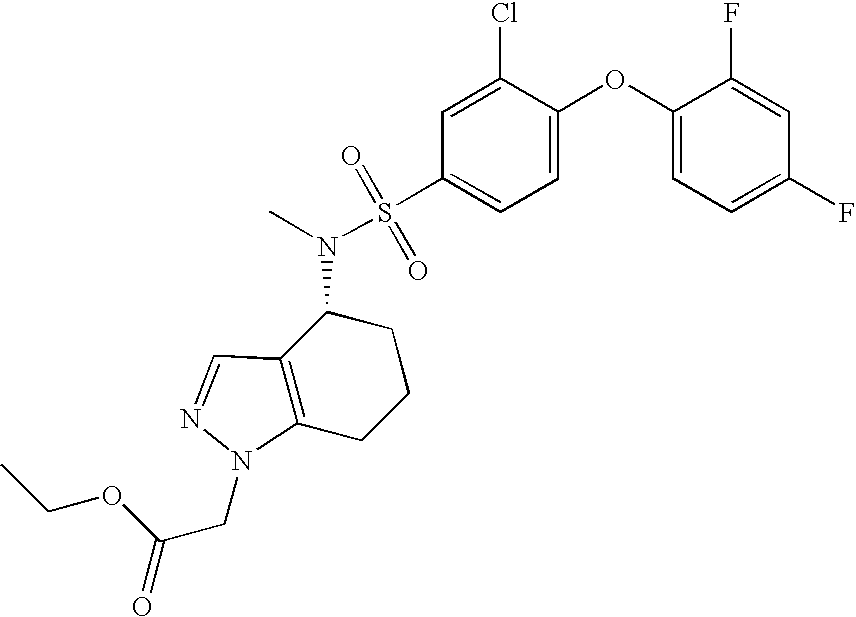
C1(OC2=CC=C(S(N(C)C3C4=C(CCC3)N(CC(=O)OCC)N=C4)(=O)=O)C=C2Cl)=CC=C(F)C=C1F
